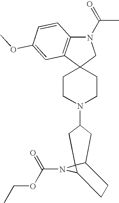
C1CN(C2CC3C4(N(C(=O)OCC)C4CC3)C2)CCC12CN(C(C)=O)C1=C2C=C(OC)C=C1
